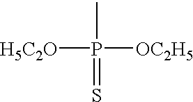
[H5C2O]P(C)(=S)[OC2H5]
